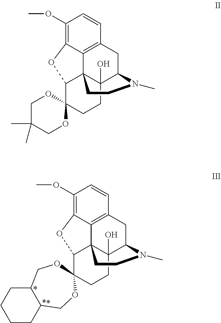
C1(OC)=C2C3=C(C=C1)CC1C4(O)C3(C(C3(CC4)OCC(C)(C)CO3)O2)CCN1C.C1(OC)=C2C3=C(C=C1)CC1C4(O)C3(C(O2)C2(CC4)OCC3CCCCC3CO2)CCN1C
